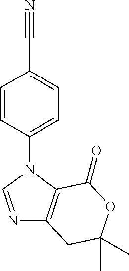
C1(N2C=NC3=C2C(=O)OC(C)(C)C3)=CC=C(C#N)C=C1
